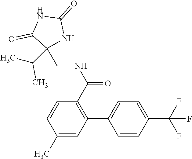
C1=CC(C(F)(F)F)=CC=C1C1=C(C(NCC2(C(C)C)NC(=O)NC2=O)=O)C=CC(C)=C1
